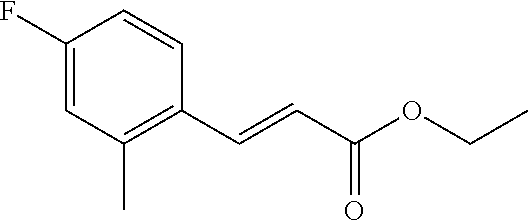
CC1=C(C=CC(OCC)=O)C=CC(F)=C1
